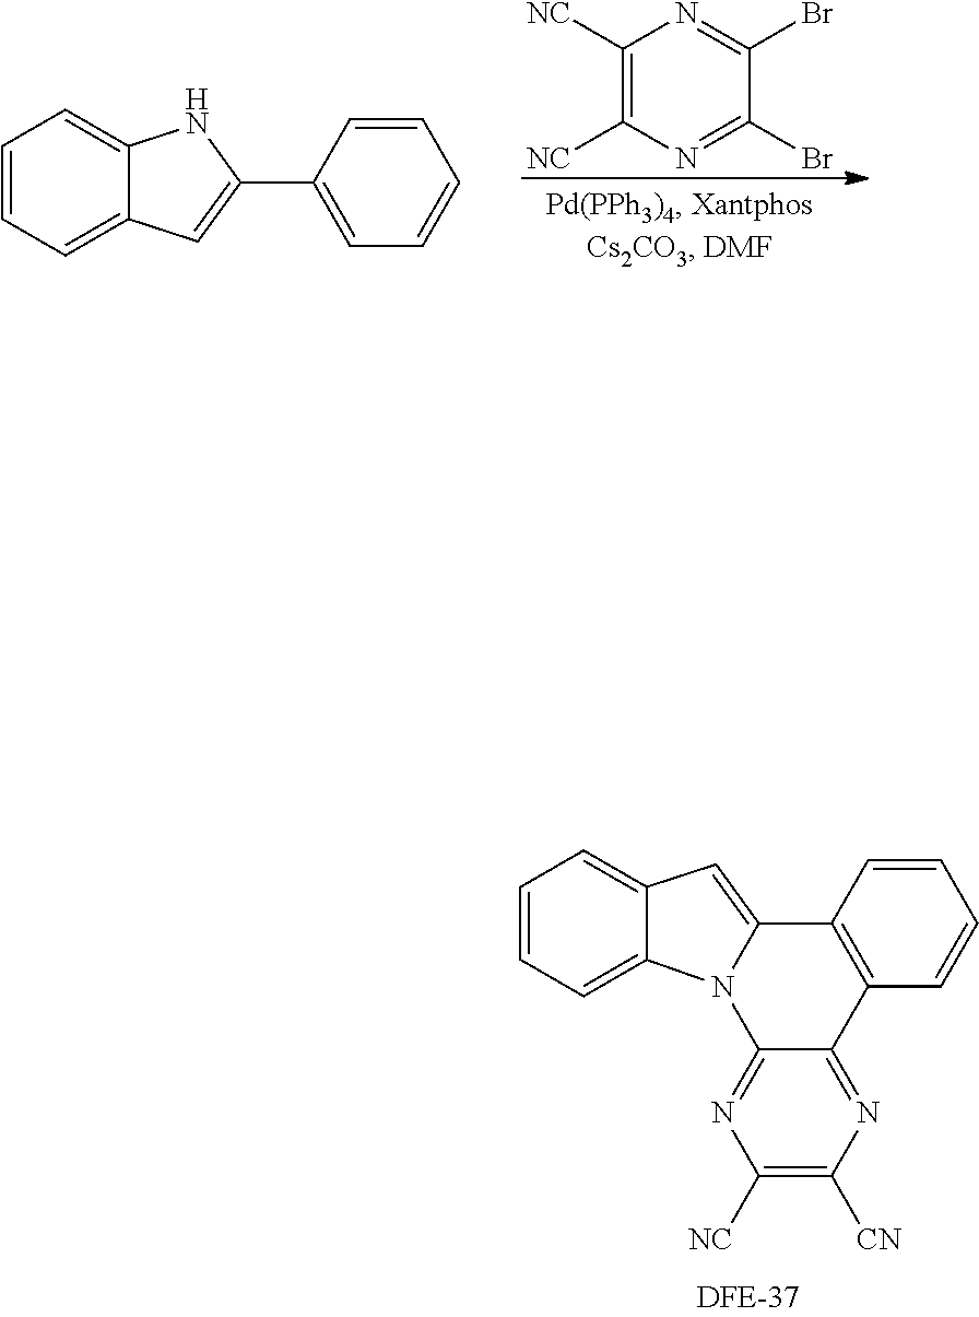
C1([NC])=C([NC])N=C(Br)C(Br)=N1.C1=CC(C2=CC3=CC=CC=C3N2)=CC=C1.C12=NC([CN])=C([NC])N=C1N1C3=CC=CC=C3C=C1C1=C2C=CC=C1
